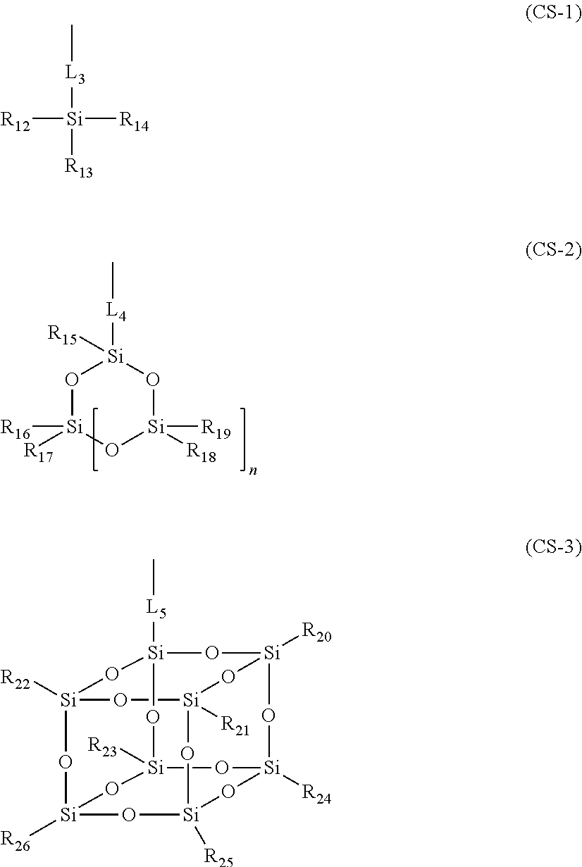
O1[Si]([R17])([R16])O[Si]([R18])([R19])O[Si]1([L4]C)[R15].[Si]12([R22])O[Si]3([R26])O[Si]4([R23])O[Si]5([R24])O[Si]([R25])(O3)O[Si]([R21])(O1)O[Si]([R20])(O[Si]([L5]C)(O2)O4)O5.C[L3][Si]([R13])([R12])[R14]
